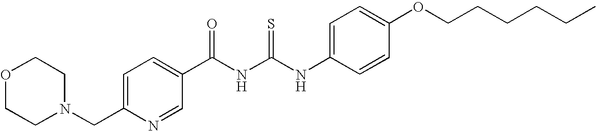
C(NC(NC1=CC=C(OCCCCCC)C=C1)=S)(=O)C1=CC=C(CN2CCOCC2)N=C1
